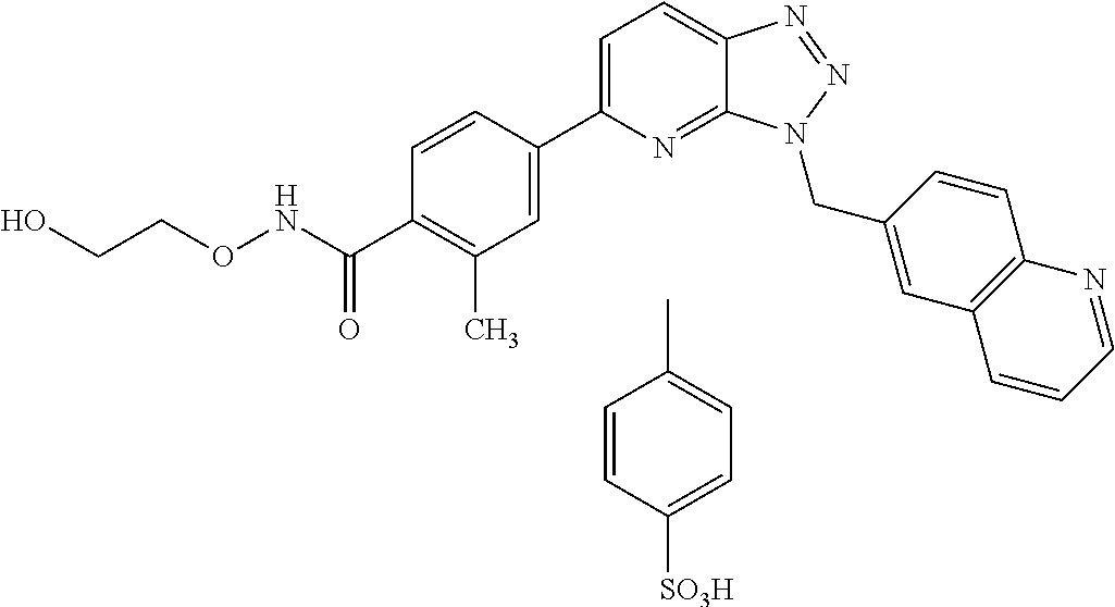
C1=C(C2=CC(C)=C(C(NOCCO)=O)C=C2)N=C2C(=C1)N=NN2CC1=CC2=C(C=C1)N=CC=C2.CC1=CC=C([SO3H])C=C1
